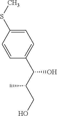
C1=CC(C(C(CO)C)O)=CC=C1SC
